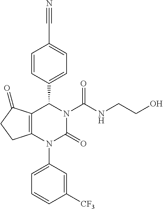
C12=C(N(C3=CC=CC([CF3])=C3)C(=O)N(C(NCCO)=O)C1C1=CC=C(C#N)C=C1)CCC2=O
